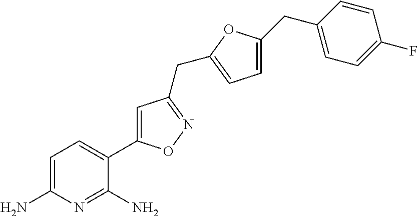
C1=C(N)N=C(N)C(C2=CC(CC3=CC=C(CC4=CC=C(F)C=C4)O3)=NO2)=C1
